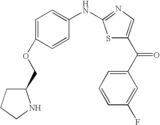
S1C(C(C2=CC=CC(F)=C2)=O)=CN=C1NC1=CC=C(OCC2CCCN2)C=C1
